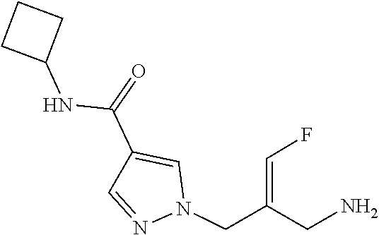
C1=NN(CC(=CF)CN)C=C1C(=O)NC1CCC1
